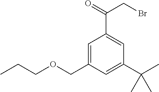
C1=C(COCCC)C=C(C(C)(C)C)C=C1C(=O)CBr
